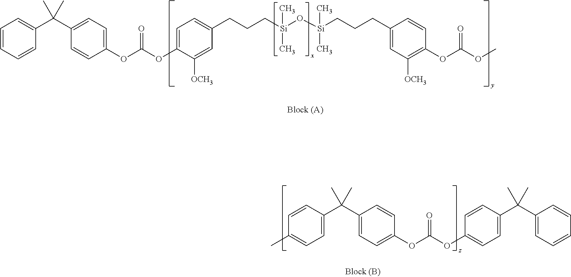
C1=CC=CC(C(C2=CC=C(OC(OC3=CC=C(CCC[Si](O[Si](CCCC4=CC([OCH3])=C(OC(OC)=O)C=C4)(C)C)(C)C)C=C3[OCH3])=O)C=C2)(C)C)=C1.CC1=CC=C(C(C)(C)C2=CC=C(OC(OC3=CC=C(C(C4=CC=CC=C4)(C)C)C=C3)=O)C=C2)C=C1
